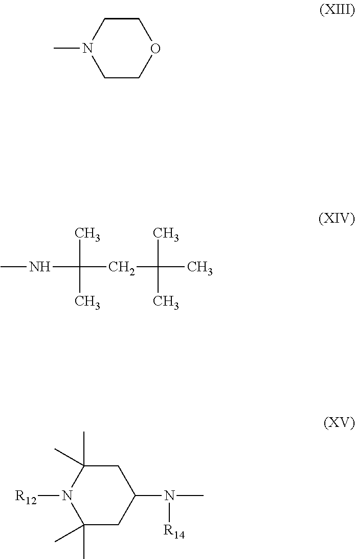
C1(N(C)[R14])CC(C)(C)N([R12])C(C)(C)C1.O1CCN(C)CC1.CNC(CC(C)(C)C)(C)C
